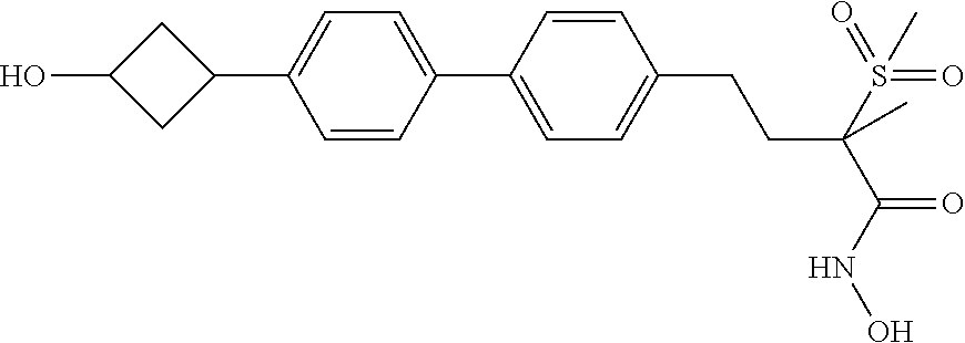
C1(C2=CC=C(C3CC(O)C3)C=C2)=CC=C(CCC(C(=O)NO)(S(=O)(=O)C)C)C=C1
